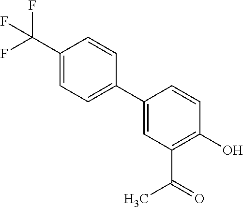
C1(C(F)(F)F)=CC=C(C2=CC(C(=O)C)=C(O)C=C2)C=C1
